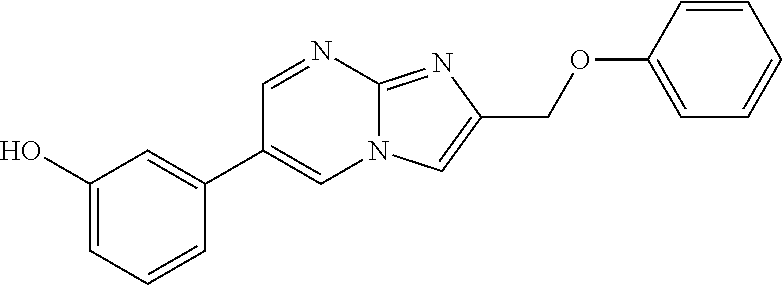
C12=NC(COC3=CC=CC=C3)=CN1C=C(C1=CC(O)=CC=C1)C=N2
